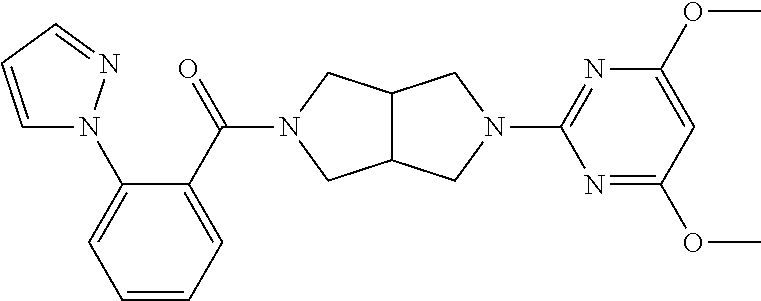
C1=CC=NN1C1=CC=CC=C1C(=O)N1CC2C(C1)CN(C1=NC(OC)=CC(OC)=N1)C2
